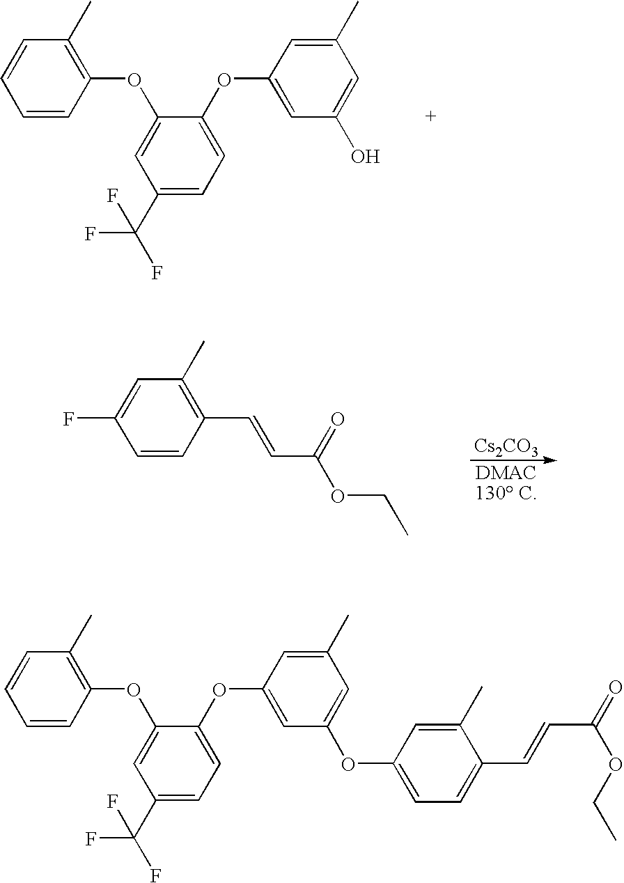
C1=CC=CC(OC2=CC(C(F)(F)F)=CC=C2OC2=CC(O)=CC(C)=C2)=C1C.[DMAC130 C].[Cs2CO3].C1=C(F)C=CC(C=CC(OCC)=O)=C1C.C1=CC=CC(OC2=CC(C(F)(F)F)=CC=C2OC2=CC(OC3=CC=C(C=CC(=O)OCC)C(C)=C3)=CC(C)=C2)=C1C
